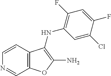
C1=CC2=C(C=N1)OC(N)=C2NC1=C(F)C=C(F)C(Cl)=C1
